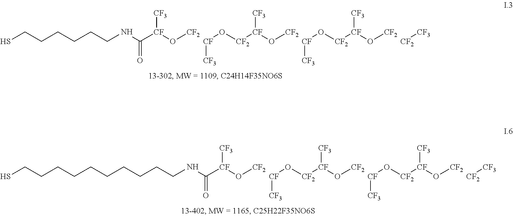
SCCCCCCNC([CF]([CF3])O[CF2])=O.[CF](O[CF2][CF](O[CF2])[CF3])[CF3].[CF](O[CF2][CF](O[CF2])[CF3])[CF3].[CF2][CF3].C(CCCCCCNC([CF]([CF3])O[CF2])=O)CCCS.[CF](O[CF2][CF](O[CF2])[CF3])[CF3].[CF](O[CF2][CF](O[CF2])[CF3])[CF3].[CF2][CF3]
